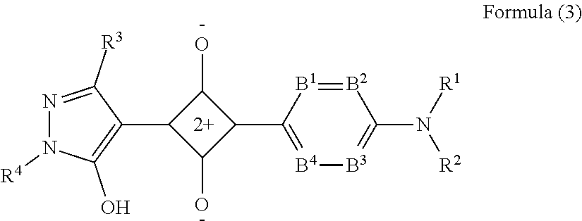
[-].[-].OC1C(C2=C(O)N([R4])N=C2[R3])C(O)C1C1=[B4][B3]=C(N([R1])[R2])[B2]=[B1]1
